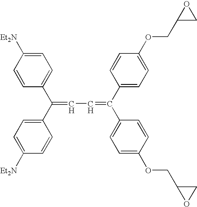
C1=CC([Et2N])=CC=C1C(C1=CC=C([Et2N])C=C1)=CC=C(C1=CC=C(OCC2CO2)C=C1)C1=CC=C(OCC2OC2)C=C1
